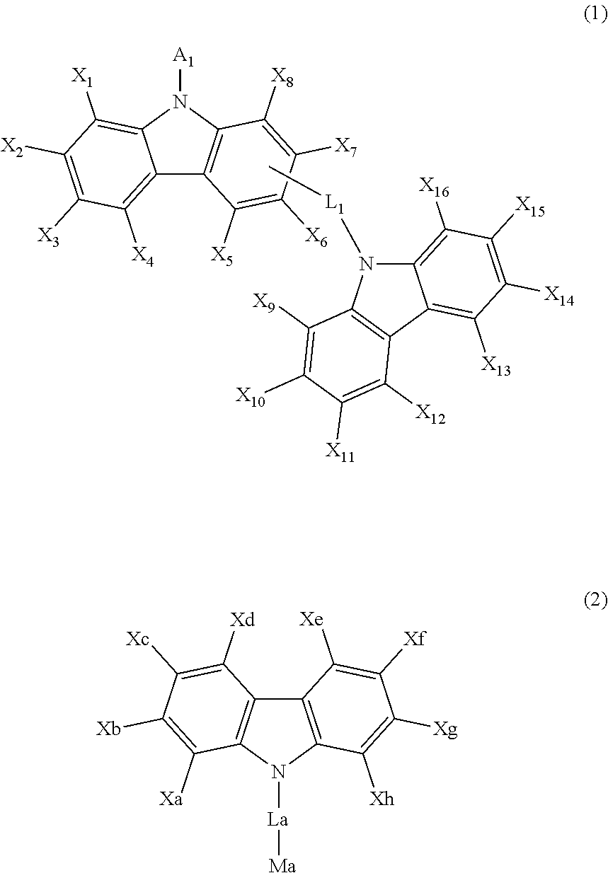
C12=C([X4])C([X3])=C([X2])C([X1])=C1N([A1])C1=C2C([X5])=C([X6])C([X7])=C1[X8].C[L1]N1C2=C([X16])C([X15])=C([X14])C([X13])=C2C2=C1C([X9])=C([X10])C([X11])=C2[X12].C12=C(N([La][Ma])C3=C1C([Xd])=C([Xc])C([Xb])=C3[Xa])C([Xh])=C([Xg])C([Xf])=C2[Xe]
